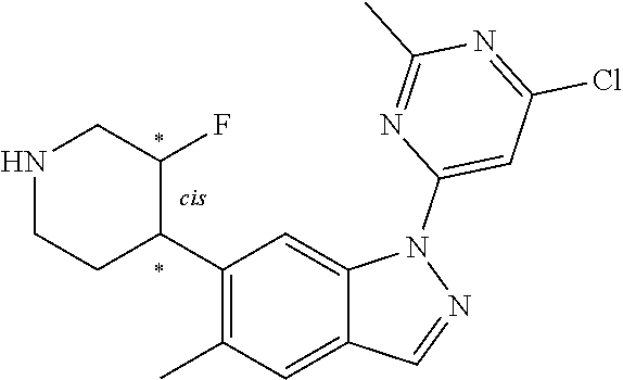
N1CCC(C2=C(C)C=C3C(=C2)N(C2=CC(Cl)=NC(C)=N2)N=C3)C(F)C1
